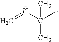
C(C)(C=C)(C)C
